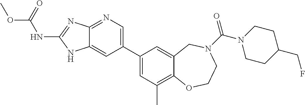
C12=NC=C(C3=CC(C)=C4C(=C3)CN(C(=O)N3CCC(CF)CC3)CCO4)C=C1NC(NC(OC)=O)=N2
